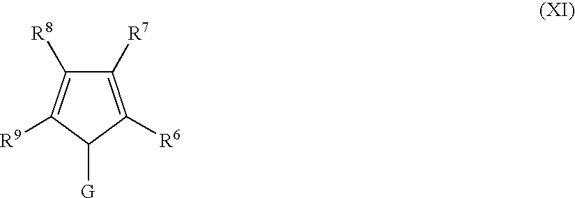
C1([R7])=C([R6])C([G])C([R9])=C1[R8]
